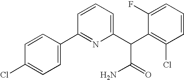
C1(Cl)=CC=C(C2=NC(C(C3=C(Cl)C=CC=C3F)C(=O)N)=CC=C2)C=C1
